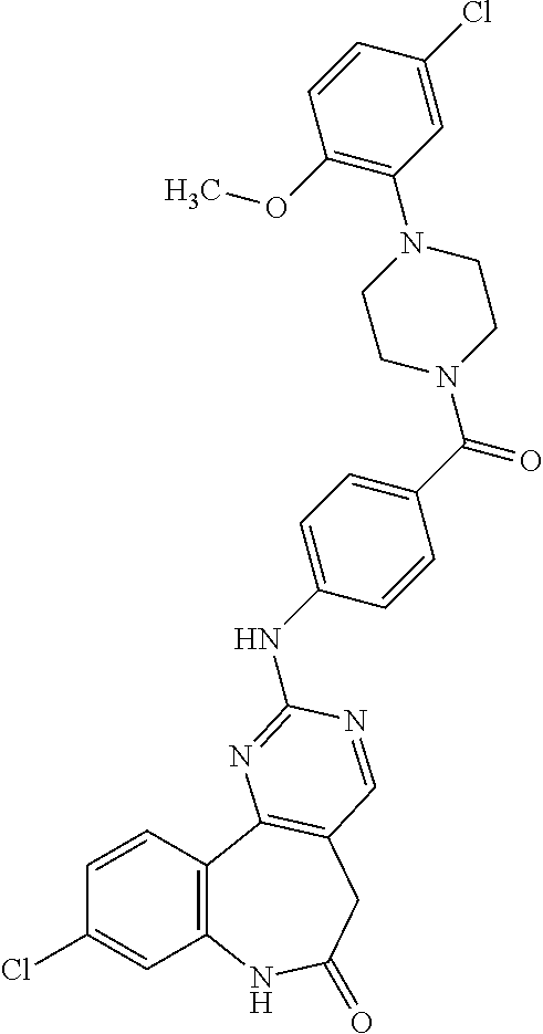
C1=CC2=C(C=C1Cl)NC(=O)CC1=C2N=C(NC2=CC=C(C(N3CCN(C4=C(OC)C=CC(Cl)=C4)CC3)=O)C=C2)N=C1
